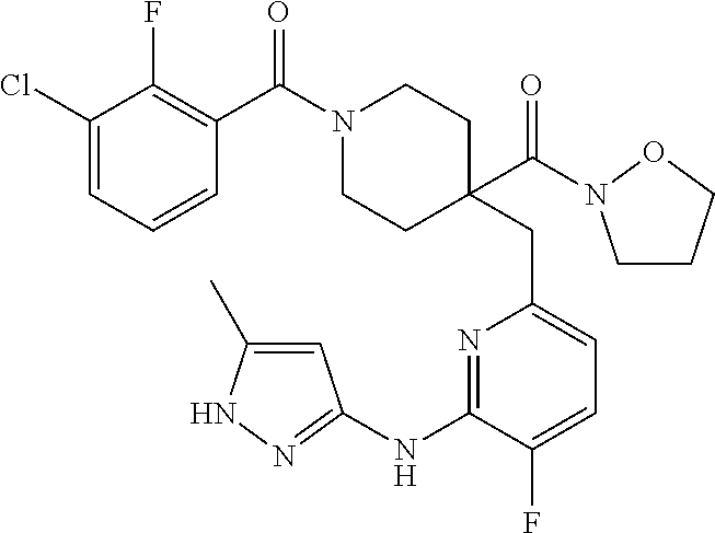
C1(Cl)=CC=CC(C(=O)N2CCC(CC3=CC=C(F)C(NC4=NNC(C)=C4)=N3)(C(=O)N3CCCO3)CC2)=C1F
